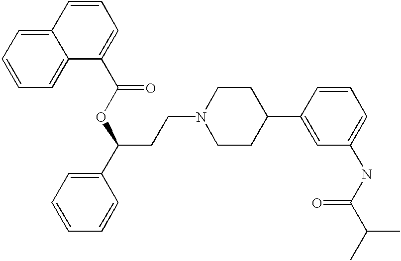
C(CN1CCC(C2=CC(NC(C(C)C)=O)=CC=C2)CC1)C(C1=CC=CC=C1)OC(C1=CC=CC2=CC=CC=C12)=O
